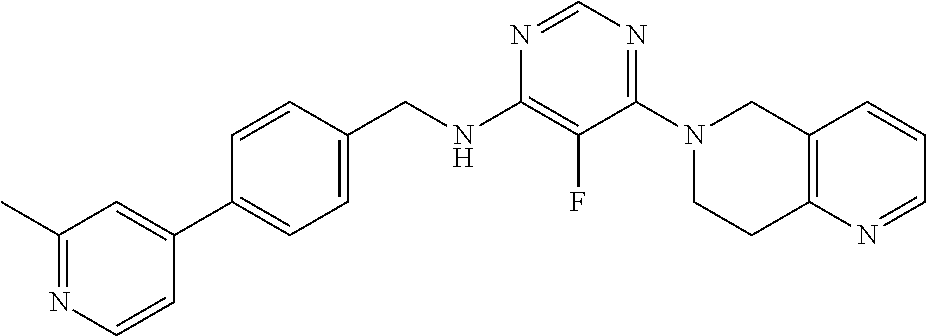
N1=CN=C(N2CCC3=C(C2)C=CC=N3)C(F)=C1NCC1=CC=C(C2=CC(C)=NC=C2)C=C1
